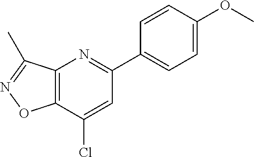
C1=CC(C2=NC3=C(C(Cl)=C2)ON=C3C)=CC=C1OC
